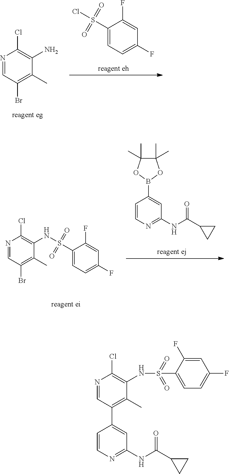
N1=CC(Br)=C(C)C(N)=C1Cl.C1(S(=O)(=O)Cl)=CC=C(F)C=C1F.N1=CC(Br)=C(C)C(NS(=O)(=O)C2=CC=C(F)C=C2F)=C1Cl.C1=CN=C(NC(C2CC2)=O)C=C1B1OC(C)(C)C(C)(C)O1.C1=CN=C(NC(C2CC2)=O)C=C1C1=C(C)C(NS(C2=CC=C(F)C=C2F)(=O)=O)=C(Cl)N=C1
